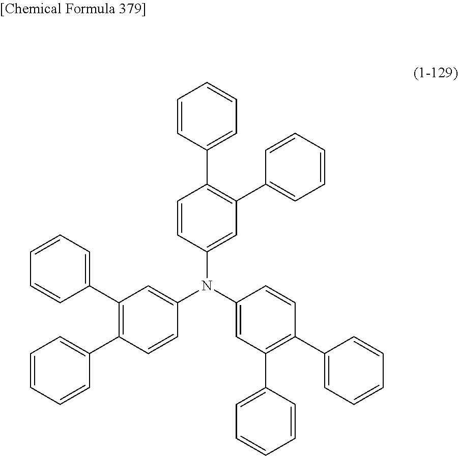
C1=CC(N(C2=CC(C3=CC=CC=C3)=C(C3=CC=CC=C3)C=C2)C2=CC(C3=CC=CC=C3)=C(C3=CC=CC=C3)C=C2)=CC(C2=CC=CC=C2)=C1C1=CC=CC=C1
